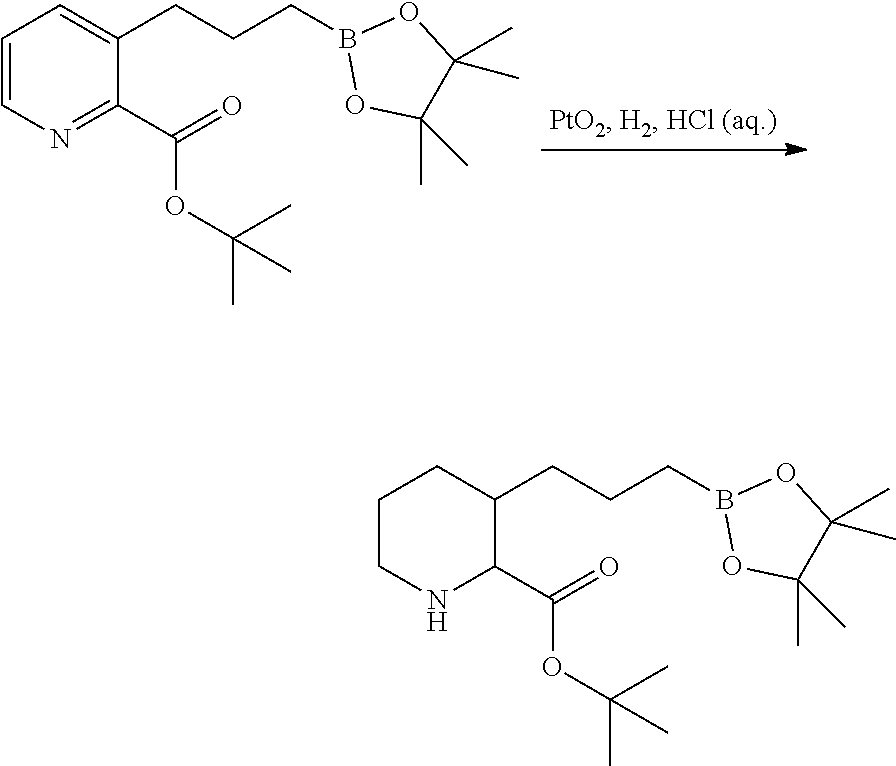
C1CNC(C(=O)OC(C)(C)C)C(CCCB2OC(C)(C)C(C)(C)O2)C1.C1=CN=C(C(=O)OC(C)(C)C)C(CCCB2OC(C)(C)C(C)(C)O2)=C1
